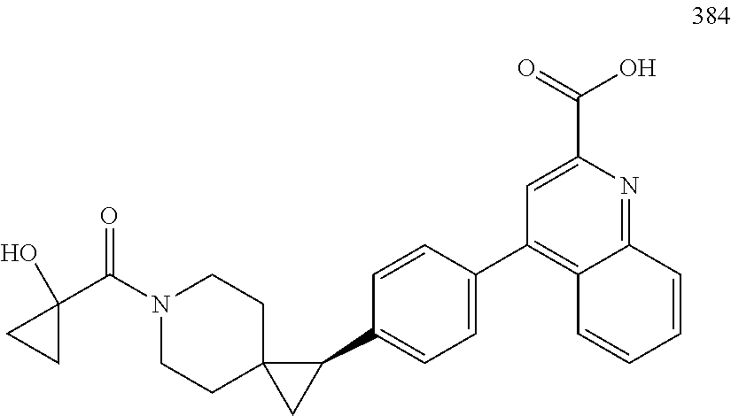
O=C(N1CCC2(CC1)CC2C1=CC=C(C2=C3C(=NC(C(O)=O)=C2)C=CC=C3)C=C1)C1(O)CC1
